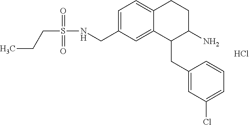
C1=C(CNS(CCC)(=O)=O)C=C2C(=C1)CCC(N)C2CC1=CC(Cl)=CC=C1.Cl
